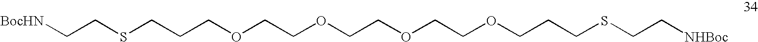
[BocHN]CCSCCCOCCOCCOCCOCCCSCC[NHBoc]
